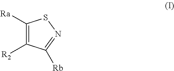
C1([Ra])=C([R2])C([Rb])=NS1
